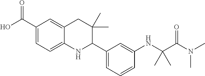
OC(C1=CC=C2C(=C1)CC(C)(C)C(C1=CC=CC(NC(C(N(C)C)=O)(C)C)=C1)N2)=O
